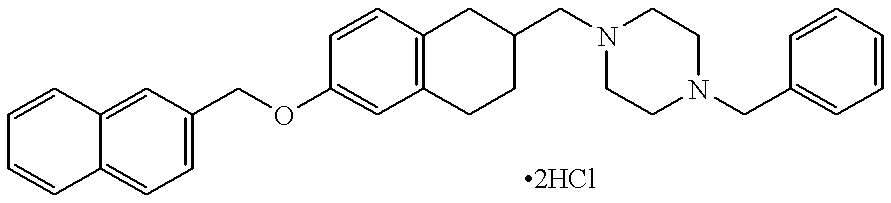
C1=CC2=CC(COC3=CC4=C(C=C3)CC(CN3CCN(CC5=CC=CC=C5)CC3)CC4)=CC=C2C=C1
